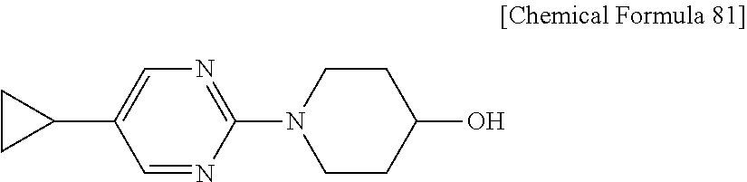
C1CC1C1=CN=C(N2CCC(O)CC2)N=C1
